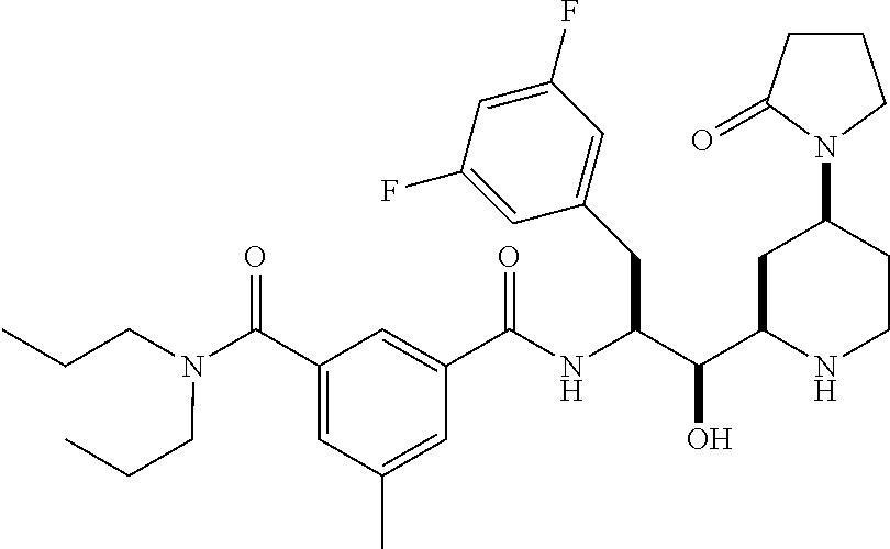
C(NC(C1=CC(C(=O)N(CCC)CCC)=CC(C)=C1)=O)(C(C1NCCC(N2CCCC2=O)C1)O)CC1=CC(F)=CC(F)=C1
